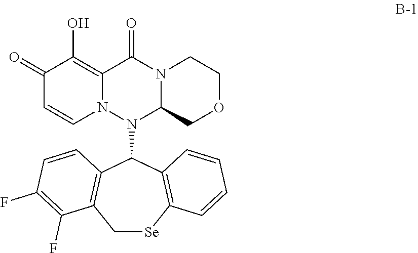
C1=CN2C(=C(O)C1=O)C(=O)N1C(N2C2C3=C(C[Se]C4=C2C=CC=C4)C(F)=C(F)C=C3)COCC1
